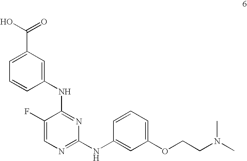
C1=CC(NC2=NC(NC3=CC(OCCN(C)C)=CC=C3)=NC=C2F)=CC(C(O)=O)=C1
